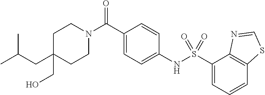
C1(CC(C)C)(CO)CCN(C(C2=CC=C(NS(C3=CC=CC4=C3N=CS4)(=O)=O)C=C2)=O)CC1
